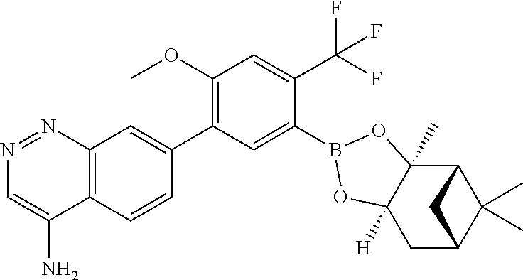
N1=NC2=C(C(N)=C1)C=CC(C1=C(OC)C=C(C(F)(F)F)C(B3OC4(C)C5C(C)(C)C(CC4([H])O3)C5)=C1)=C2
